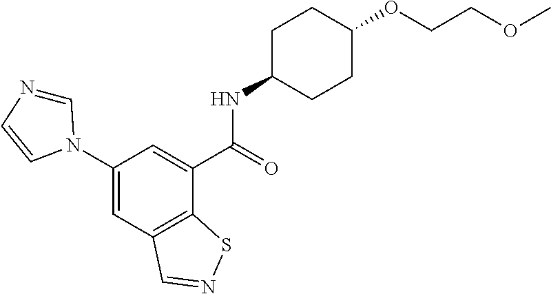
C1(N2C=NC=C2)=CC2=C(C(C(=O)NC3CCC(OCCOC)CC3)=C1)SN=C2
